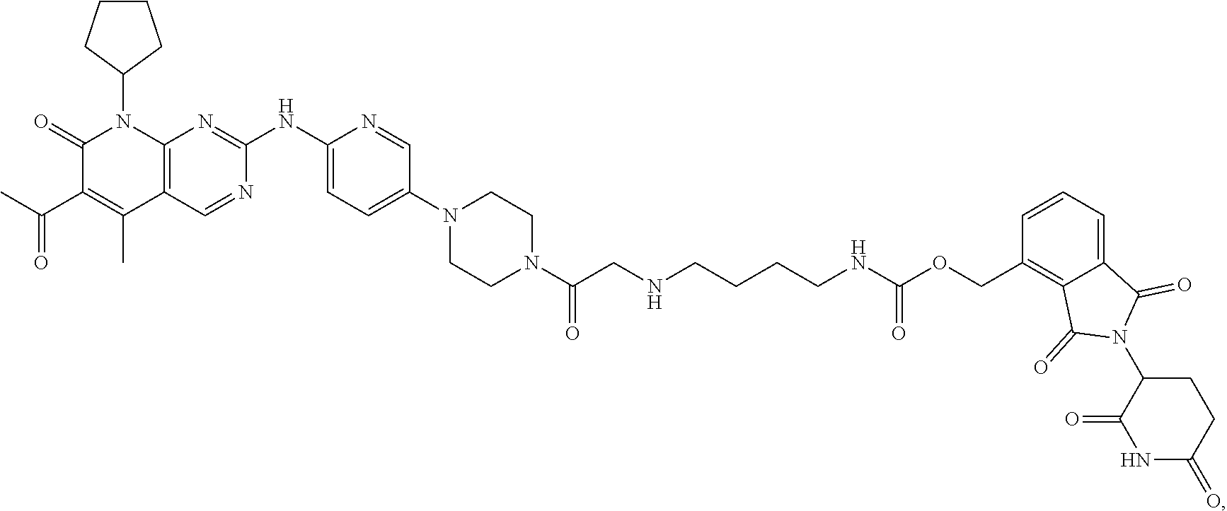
C12=C(C=NC(NC3=CC=C(N4CCN(C(CNCCCCNC(OCC5=C6C(=CC=C5)C(=O)N(C5C(=O)NC(=O)CC5)C6=O)=O)=O)CC4)C=N3)=N1)C(C)=C(C(=O)C)C(=O)N2C1CCCC1
